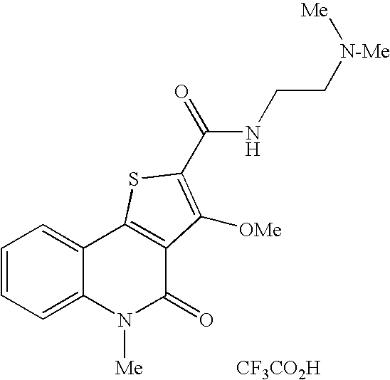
N(C(=O)C1=C([OMe])C2=C(C3=CC=CC=C3N([Me])C2=O)S1)CC[N-Me][Me].[CF3CO2H]
